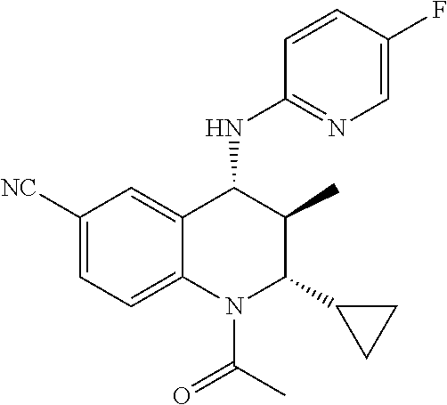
C1([NC])=CC=C2C(=C1)C(NC1=NC=C(F)C=C1)C(C)C(C1CC1)N2C(C)=O
